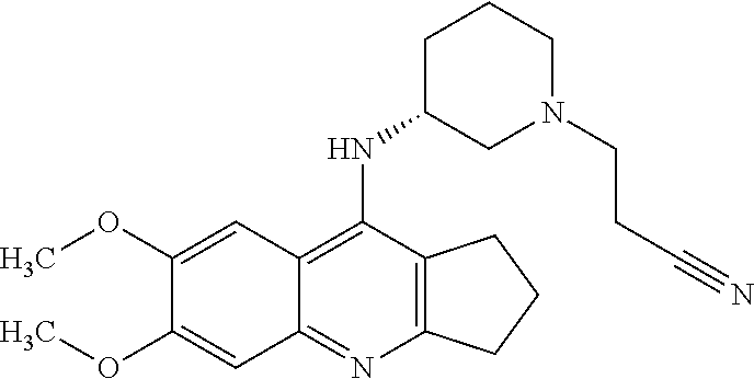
C12=C(N=C3C(=C1NC1CN(CCC#N)CCC1)C=C(OC)C(OC)=C3)CCC2
